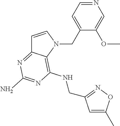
C1=CN(CC2=CC=NC=C2OC)C2=C(NCC3=NOC(C)=C3)N=C(N)N=C12
